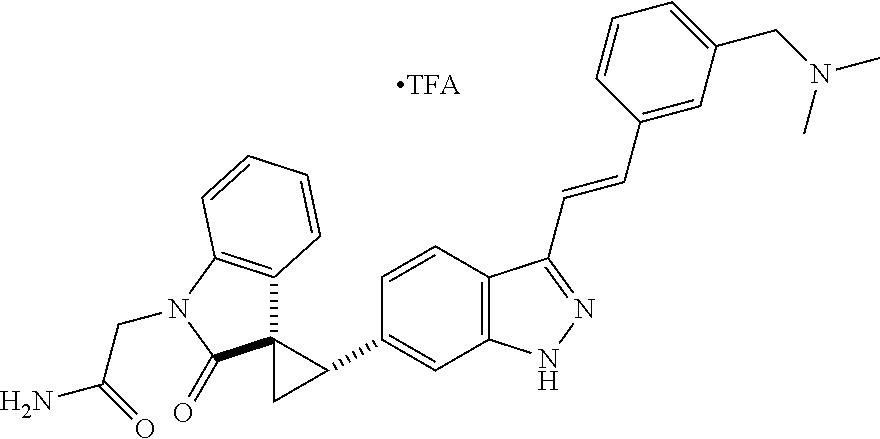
C12=C(C=CC(C3C4(C3)C3=C(N(CC(=O)N)C4=O)C=CC=C3)=C1)C(C=CC1=CC(CN(C)C)=CC=C1)=NN2
